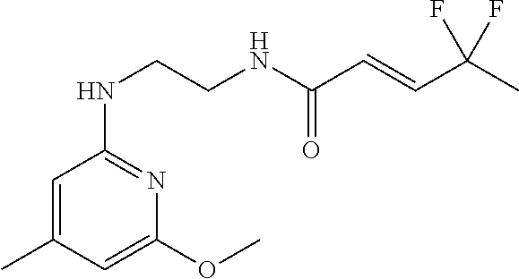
C1=C(C)C=C(OC)N=C1NCCNC(C=CC(C)(F)F)=O
